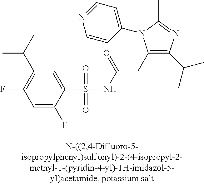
C1=C(F)C(S(=O)(=O)NC(=O)CC2=C(C(C)C)N=C(C)N2C2=CC=NC=C2)=CC(C(C)C)=C1F
